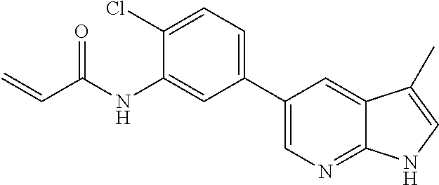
C=CC(NC1=CC(C2=CN=C3C(=C2)C(C)=CN3)=CC=C1Cl)=O
